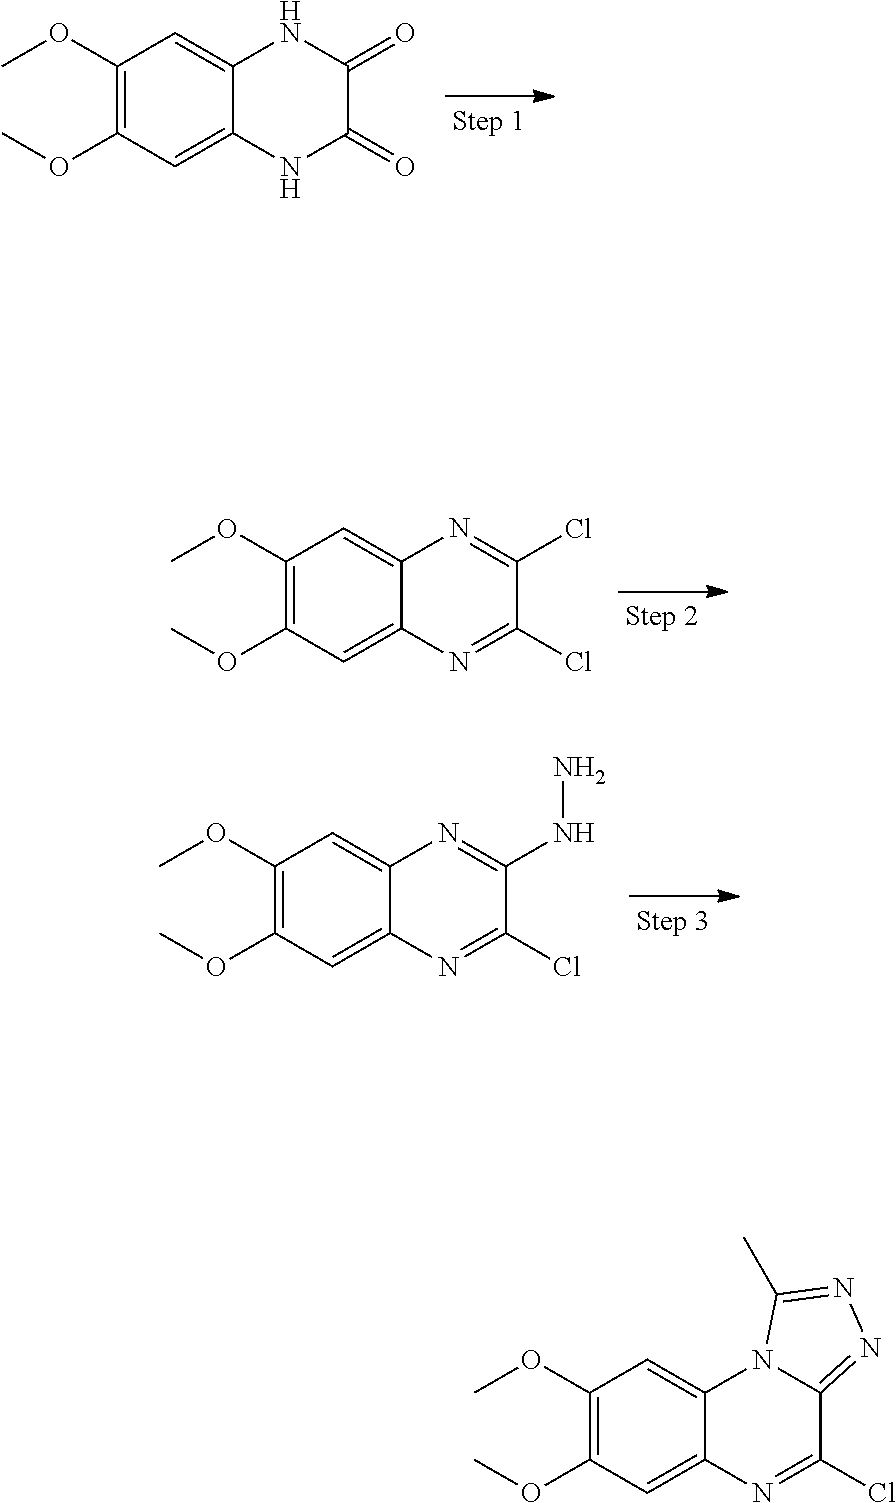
C1(OC)=C(OC)C=C2C(=C1)NC(=O)C(=O)N2.C1(OC)=C(OC)C=C2C(=C1)N=C(Cl)C(Cl)=N2.C1(OC)=C(OC)C=C2C(=C1)N=C(NN)C(Cl)=N2.C1(OC)=C(OC)C=C2C(=C1)N1C(=NN=C1C)C(Cl)=N2
